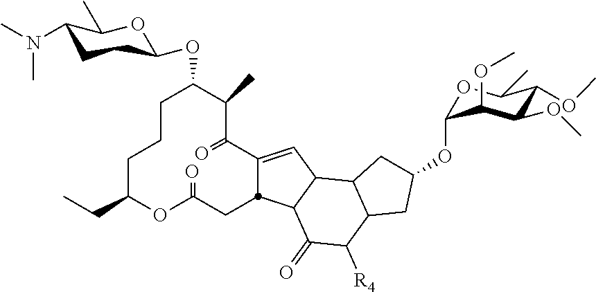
C1CCC(CC)OC(=O)CC2C(=CC3C2C(=O)C([R4])C2C3CC(OC3OC(C)C(OC)C(OC)C3OC)C2)C(=O)C(C)C1OC1CCC(N(C)C)C(C)O1
